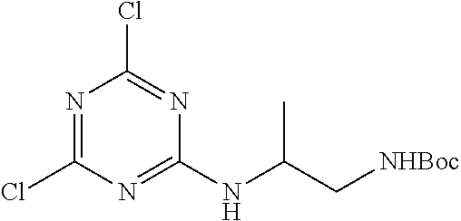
N1=C(Cl)N=C(NC(C[NHBoc])C)N=C1Cl
